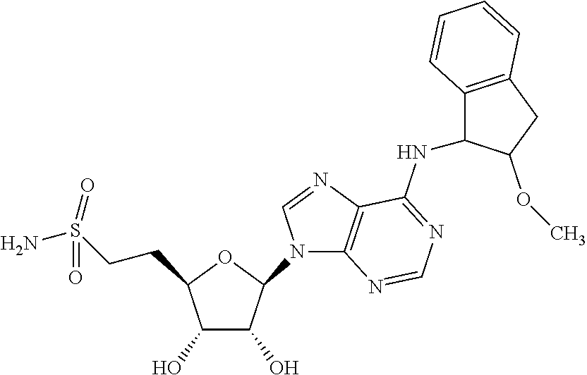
C1(O)C(O)C(N2C3=C(N=C2)C(NC2C4=C(CC2OC)C=CC=C4)=NC=N3)OC1CCS(N)(=O)=O
